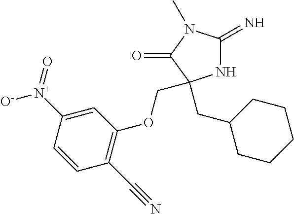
N1C(=N)N(C)C(=O)C1(CC1CCCCC1)COC1=C(C#N)C=CC([N+]([O-])=O)=C1
